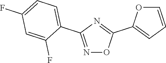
N1=C(C2=CC=C(F)C=C2F)N=C(C2=CC=CO2)O1
